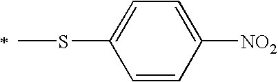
C1=CC([NO2])=CC=C1SC
